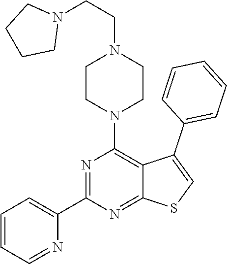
C1=CC=NC(C2=NC(N3CCN(CCN4CCCC4)CC3)=C3C(=N2)SC=C3C2=CC=CC=C2)=C1
